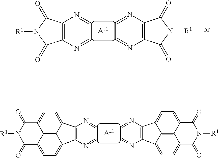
C12=C(N=CC=N1)C1=CC=C3C4=C1C2=CC=C4C(=O)N([R1])C3=O.N1=CC=NC2=C1C1=CC=C3C4=C1C2=CC=C4C(=O)N([R1])C3=O.C12=C(N=CC=N1)C(=O)N([R1])C2=O.C12=C(N=CC=N1)C(=O)N([R1])C2=O
